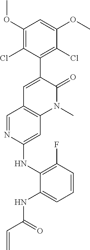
C1(OC)=C(Cl)C(C2=CC3=C(N(C)C2=O)C=C(NC2=C(F)C=CC=C2NC(C=C)=O)N=C3)=C(Cl)C(OC)=C1
